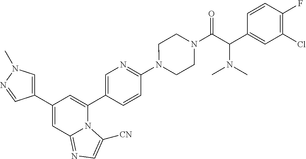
C1(C2=CN(C)N=C2)=CC2=NC=C([CN])N2C(C2=CN=C(N3CCN(C(C(C4=CC(Cl)=C(F)C=C4)N(C)C)=O)CC3)C=C2)=C1
